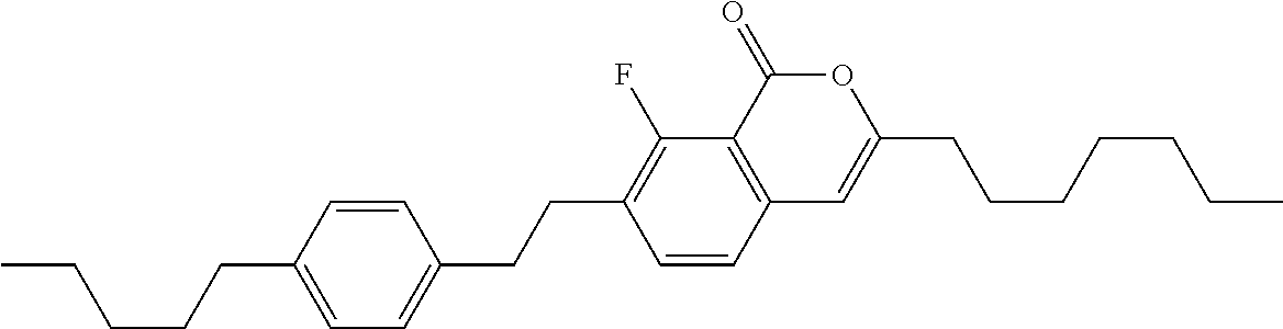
C12=C(C(=O)OC(CCCCCCC)=C1)C(F)=C(CCC1=CC=C(CCCCC)C=C1)C=C2
